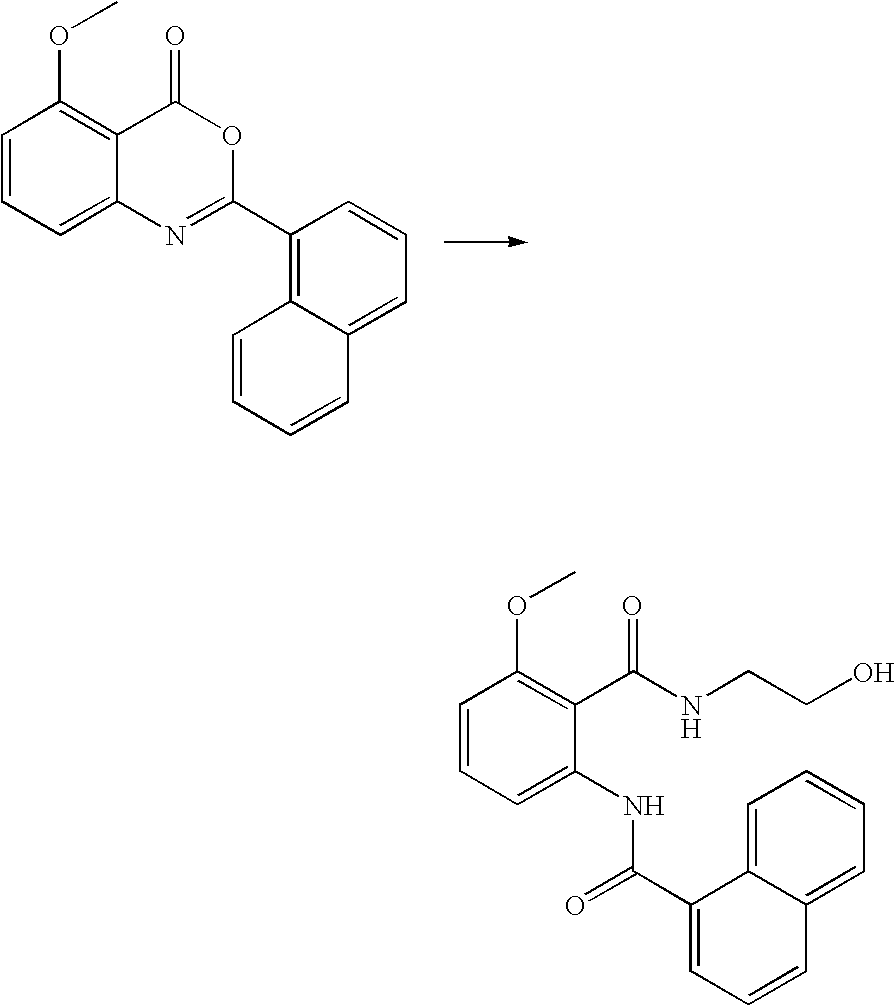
C1=CC=C2C(=C1OC)C(=O)OC(C1=C3C(=CC=C1)C=CC=C3)=N2.C1=CC=C(NC(=O)C2=CC=CC3=CC=CC=C23)C(C(NCCO)=O)=C1OC
